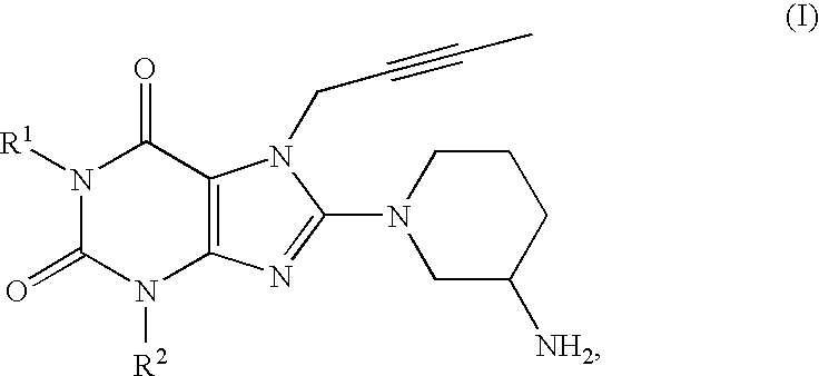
N1([R1])C(=O)N([R2])C2=C(C1=O)N(CC#CC)C(N1CC([NH2])CCC1)=N2
